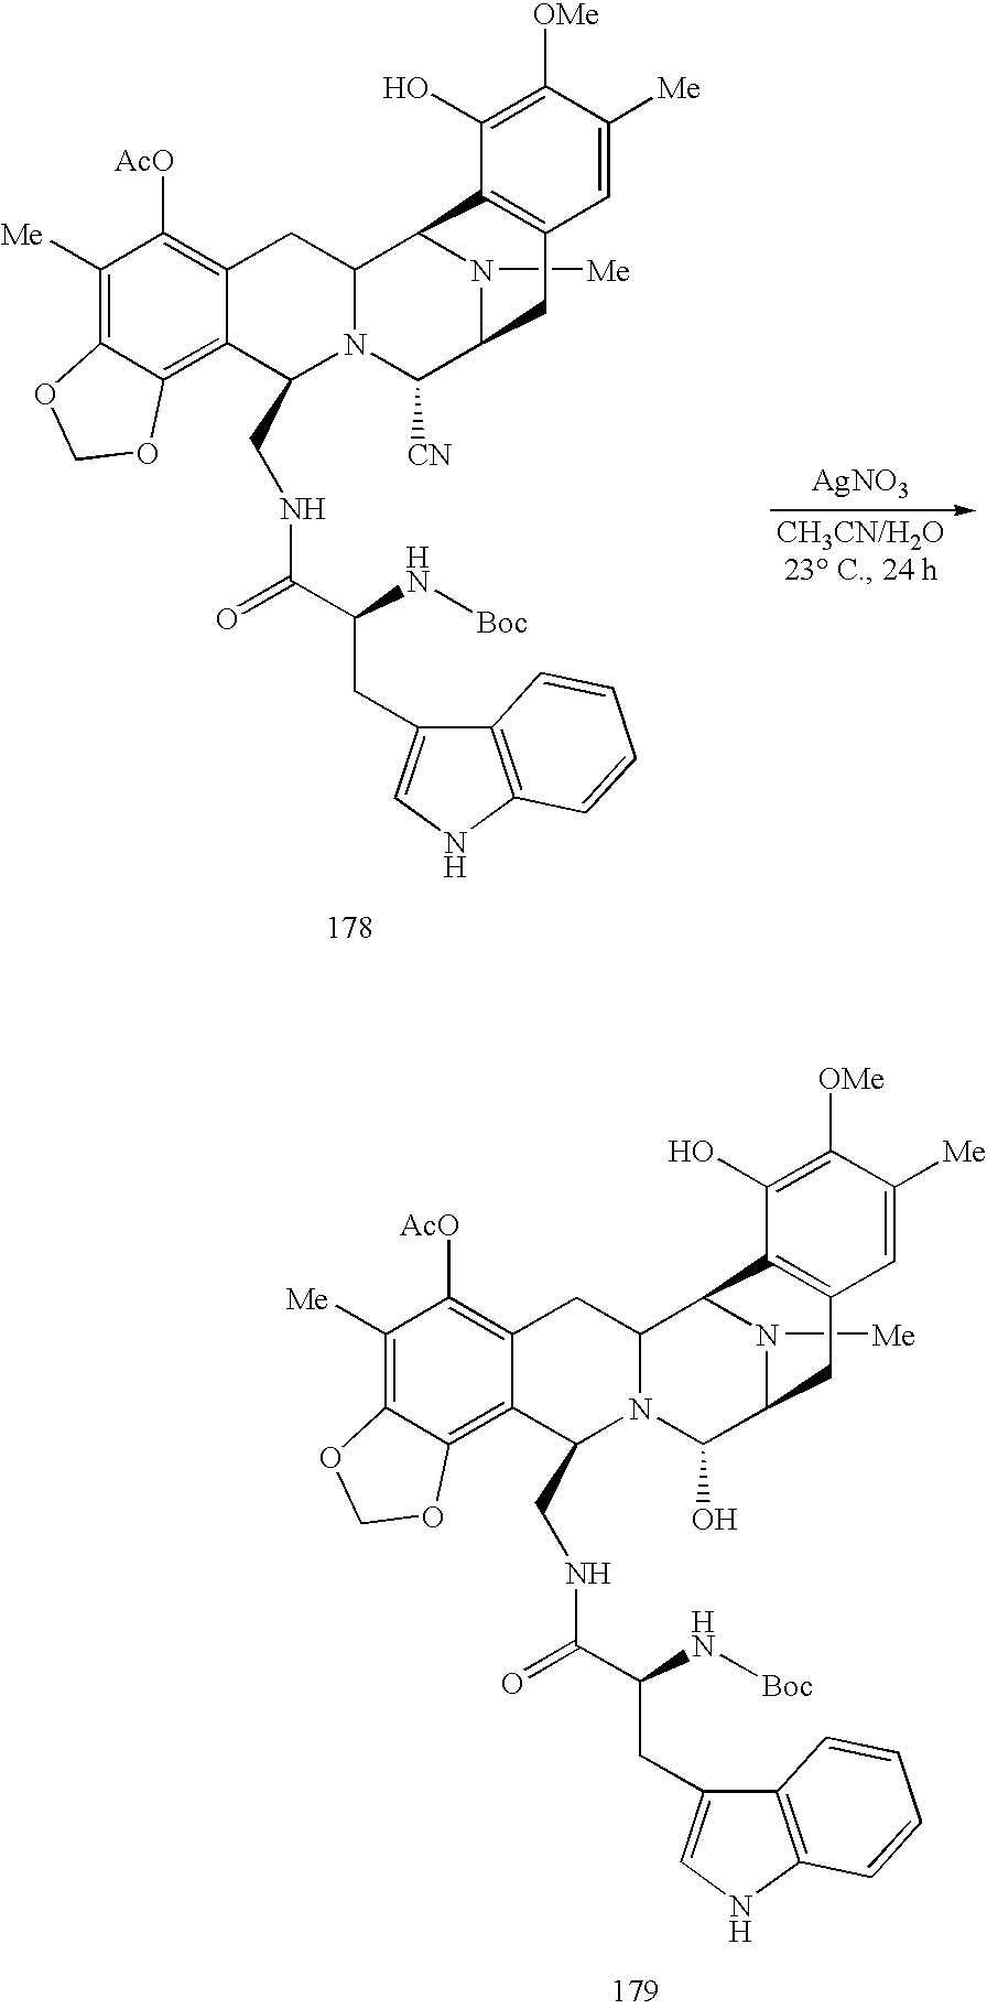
C1([Me])=C2C(=C3C(=C1[AcO])CC1N(C(O)C4N([Me])C1C1=C(C4)C=C([Me])C([OMe])=C1O)C3CNC(=O)C(N[Boc])CC1=CNC3=C1C=CC=C3)OCO2.C1([Me])=C2C(=C3C(=C1[AcO])CC1N(C([CN])C4N([Me])C1C1=C(C4)C=C([Me])C([OMe])=C1O)C3CNC(=O)C(N[Boc])CC1=CNC3=C1C=CC=C3)OCO2.[AgNO3]
